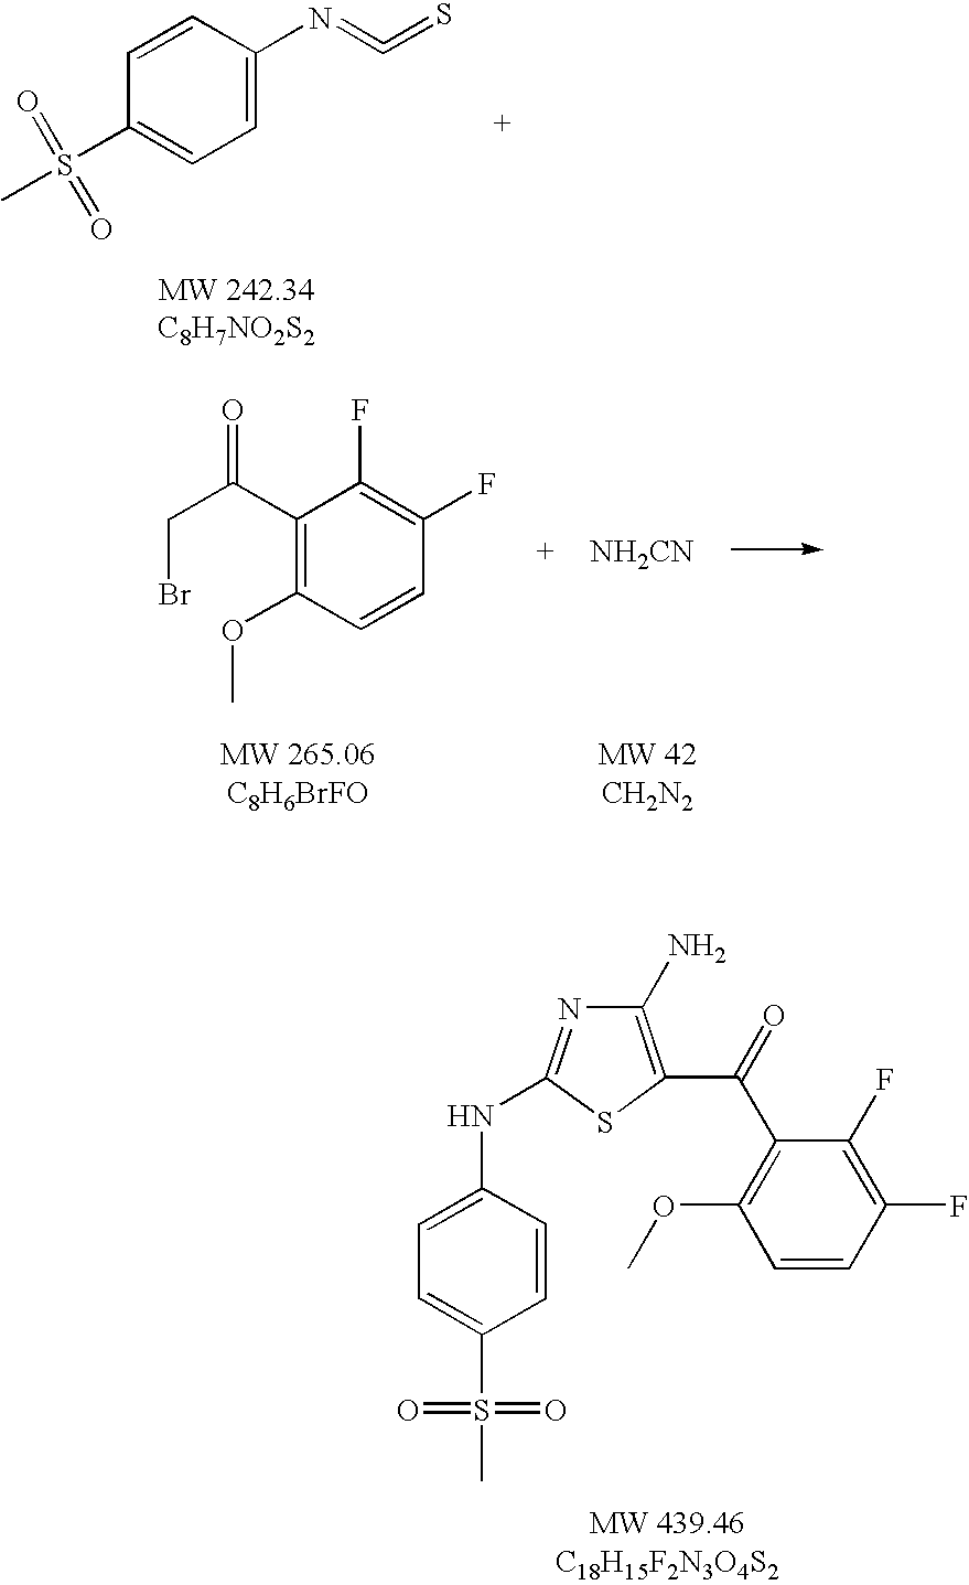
O=S(C1=CC=C(N=C=S)C=C1)(=O)C.C1=C(NC2=NC(N)=C(C(C3=C(OC)C=CC(F)=C3F)=O)S2)C=CC(S(=O)(=O)C)=C1.C1(C(CBr)=O)=C(OC)C=CC(F)=C1F.[NH2CN]
